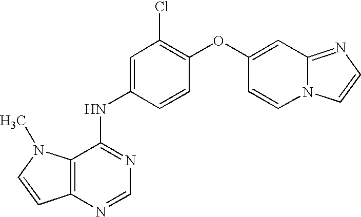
C12=C(N=CN=C1NC1=CC(Cl)=C(OC3=CC4=NC=CN4C=C3)C=C1)C=CN2C
